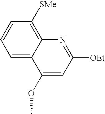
C1=CC=C2C(=C1[SMe])N=C([OEt])C=C2OC
